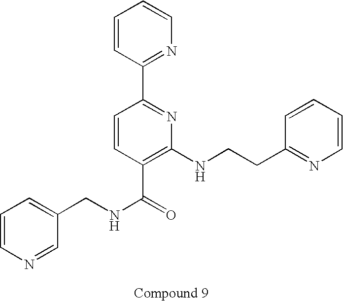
N1=CC(CNC(=O)C2=C(NCCC3=NC=CC=C3)N=C(C3=NC=CC=C3)C=C2)=CC=C1
